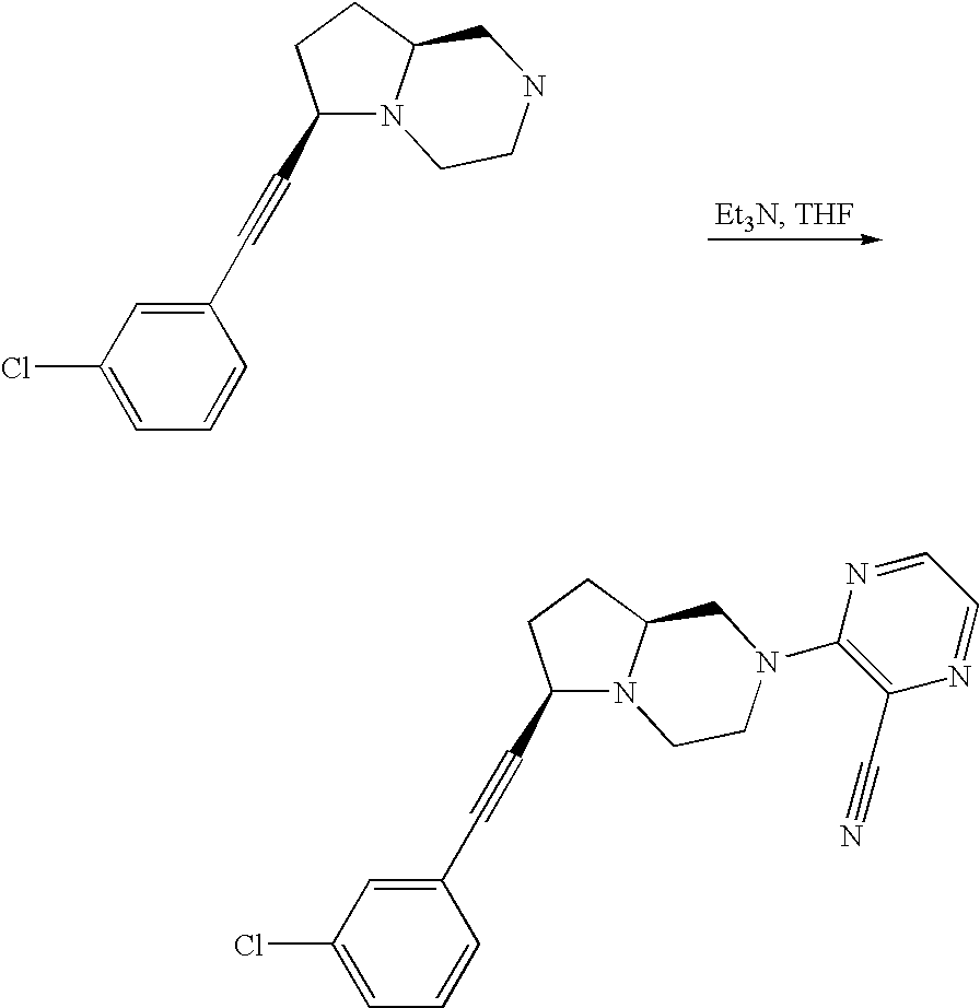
C1(Cl)=CC=CC(C#CC2N3C(CC2)CNCC3)=C1.C1(Cl)=CC=CC(C#CC2N3C(CC2)CN(C2=C(C#N)N=CC=N2)CC3)=C1
